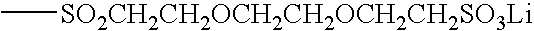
C[SO2CH2CH2OCH2CH2OCH2CH2SO3Li]
